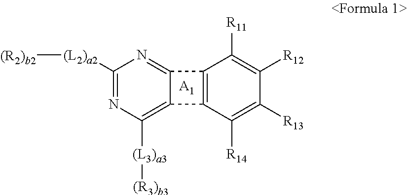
[(R2)b2][(L2)a2]C1=NC([(L3)a3][(R3)b3])=C2C(=N1)C1=C2C([R14])=C([R13])C([R12])=C1[R11].[A1]
